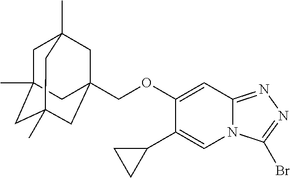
C(OC1=CC2=NN=C(Br)N2C=C1C1CC1)C12CC3(C)CC(C)(CC(C)(C1)C3)C2
